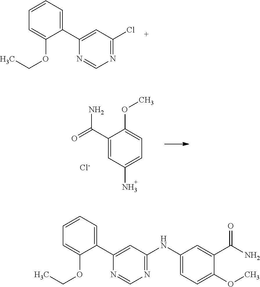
C1=C(OCC)C(C2=CC(Cl)=NC=N2)=CC=C1.C1(C(=O)N)=CC(N)=CC=C1OC.[Cl-].C1=C(OCC)C(C2=CC(NC3=CC=C(OC)C(C(N)=O)=C3)=NC=N2)=CC=C1
